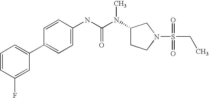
C1=CC(F)=CC(C2=CC=C(NC(N(C3CCN(S(=O)(=O)CC)C3)C)=O)C=C2)=C1
